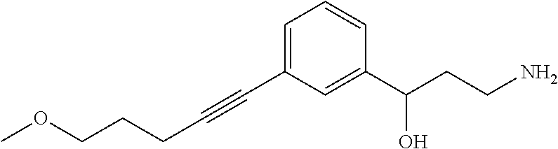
C1=C(C#CCCCOC)C=C(C(CCN)O)C=C1
